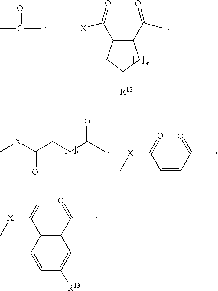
CC(=O)C.C[X]C(C1C(C(=O)C)CC([R12])C1)=O.C[X]C(=O)CCC(C)=O.O=C(C=CC(=O)[X]C)C.O=C(C1=C(C(=O)[X]C)C=CC([R13])=C1)C
